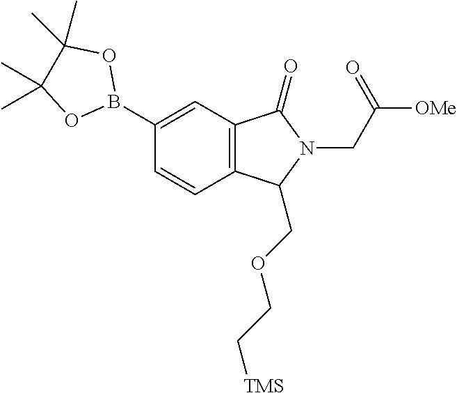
C12=C(C(=O)N(CC([OMe])=O)C1COCC[TMS])C=C(B1OC(C)(C)C(C)(C)O1)C=C2
